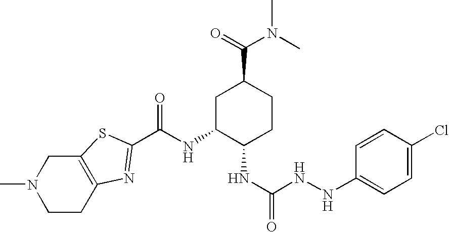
C(NC1C(NC(=O)NNC2=CC=C(Cl)C=C2)CCC(C(=O)N(C)C)C1)(=O)C1=NC2=C(S1)CN(C)CC2
